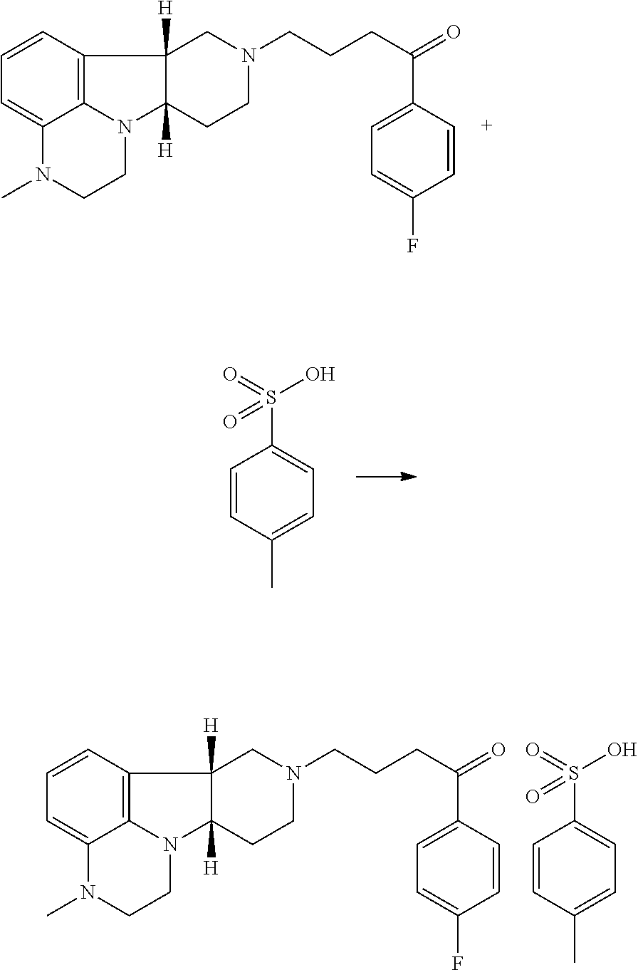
C1=CC2=C3C(=C1)N(C)CCN3C1([H])CCN(CCCC(=O)C3=CC=C(F)C=C3)CC21[H].O=S(O)(C1=CC=C(C)C=C1)=O.C1=CC2=C3C(=C1)N(C)CCN3C1([H])CCN(CCCC(=O)C3=CC=C(F)C=C3)CC21[H].O=S(O)(C1=CC=C(C)C=C1)=O
